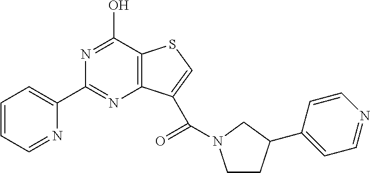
C1(C2=NC3=C(C(O)=N2)SC=C3C(N2CCC(C3=CC=NC=C3)C2)=O)=CC=CC=N1
